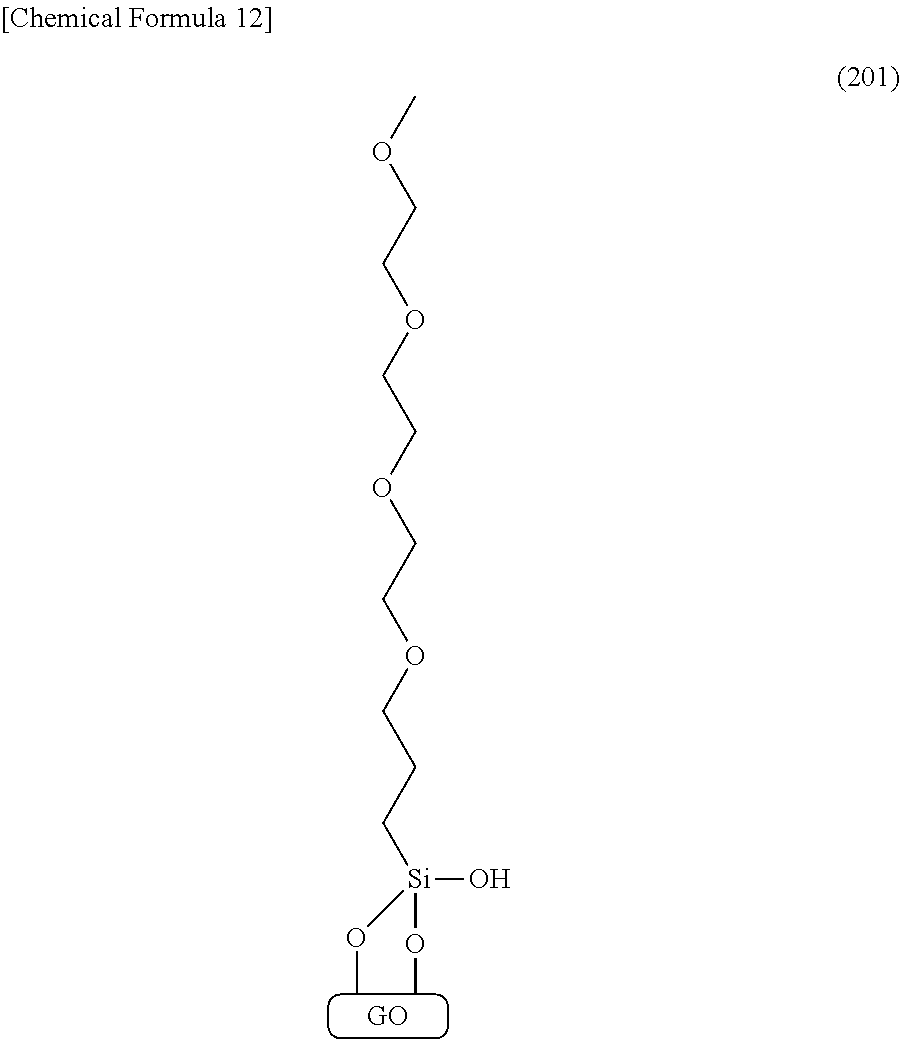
COCCOCCOCCOCCC[Si](O)(OC)OC
